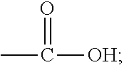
CC([OH])=O
